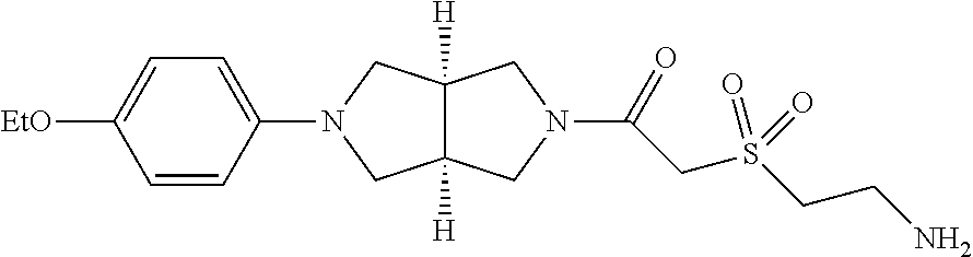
C12([H])C([H])(CN(C3=CC=C([EtO])C=C3)C1)CN(C(=O)CS(CCN)(=O)=O)C2
